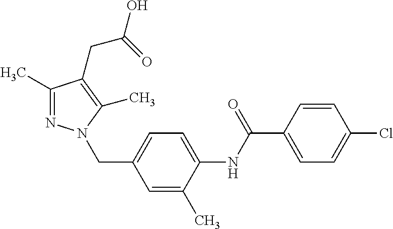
C1=C(C(NC2=CC=C(CN3N=C(C)C(CC(=O)O)=C3C)C=C2C)=O)C=CC(Cl)=C1
